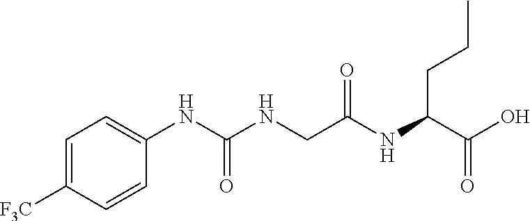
C1=C([F3C])C=CC(NC(NCC(NC(C(O)=O)CCC)=O)=O)=C1
